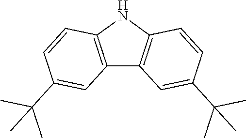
C12=C(NC3=C1C=C(C(C)(C)C)C=C3)C=CC(C(C)(C)C)=C2
